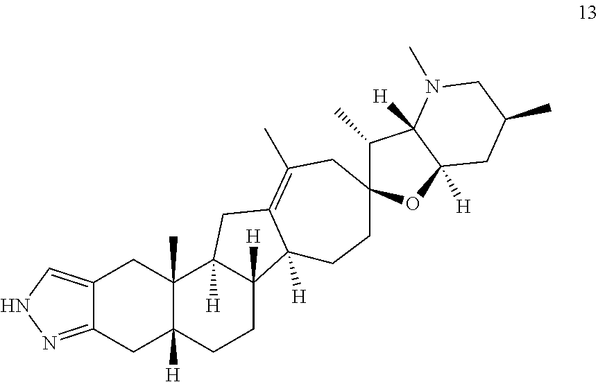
C12=CNN=C1CC1([H])C(C)(C2)C2([H])C([H])(CC1)C1([H])C(=C(C)CC3(CC1)C(C)C1([H])C([H])(O3)CC(C)CN1C)C2
